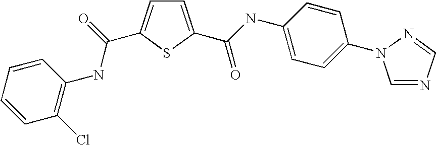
C1=C(C(=O)NC2=CC=C(N3C=NC=N3)C=C2)SC(C(=O)NC2=C(Cl)C=CC=C2)=C1
